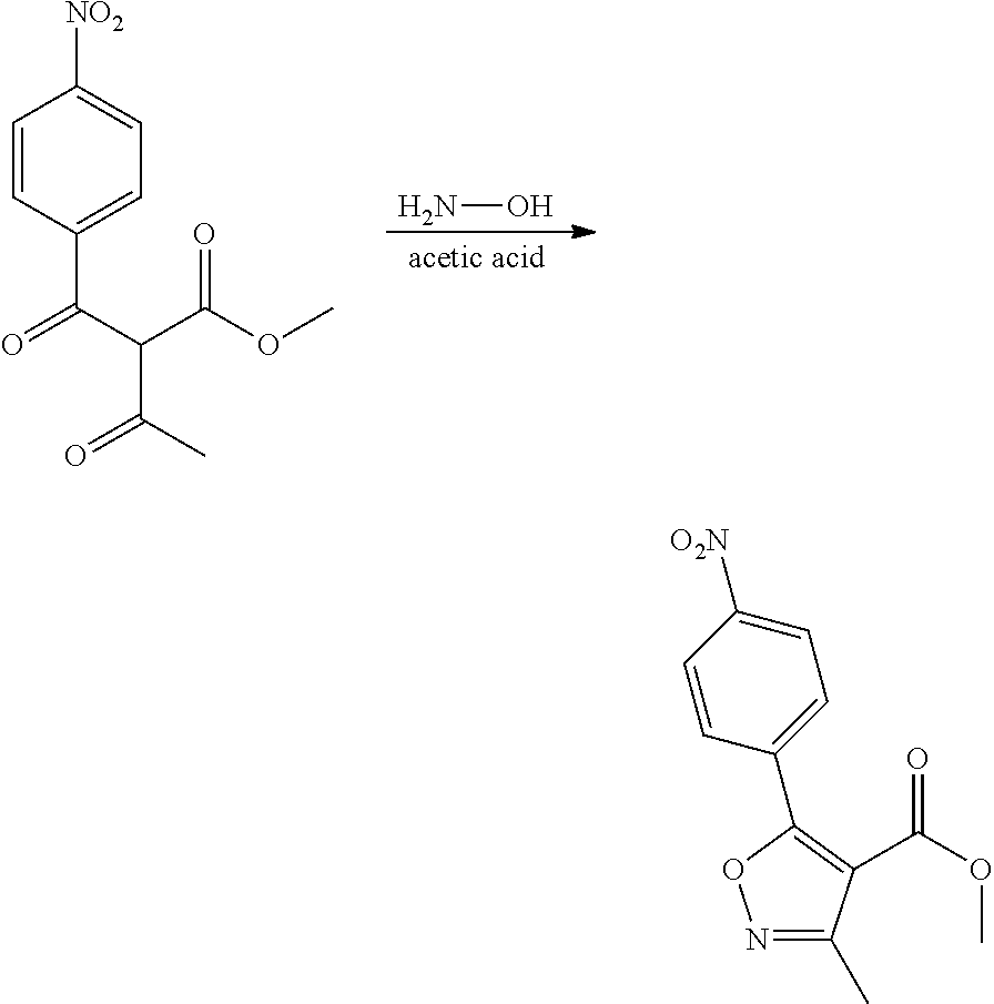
C1=CC(C(C(C(C)=O)C(OC)=O)=O)=CC=C1[NO2].NO.C1=CC(C2=C(C(OC)=O)C(C)=NO2)=CC=C1[O2N]
